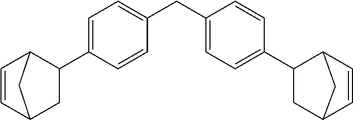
C1=CC2CC(C3=CC=C(CC4=CC=C(C5CC6C=CC5C6)C=C4)C=C3)C1C2
